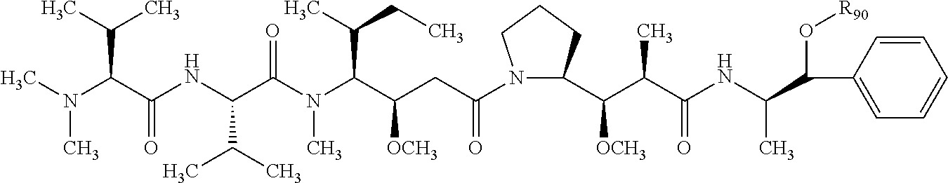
CN(C(C(NC(C(N(C(C(CC(N1C(C(C(C(NC(C(C2=CC=CC=C2)O[R90])C)=O)C)[OCH3])CCC1)=O)[OCH3])C(CC)C)C)=O)C(C)C)=O)C(C)C)C
